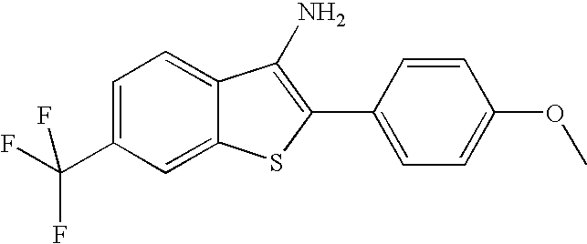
C1(C2=CC=C(OC)C=C2)=C(N)C2=CC=C(C(F)(F)F)C=C2S1
